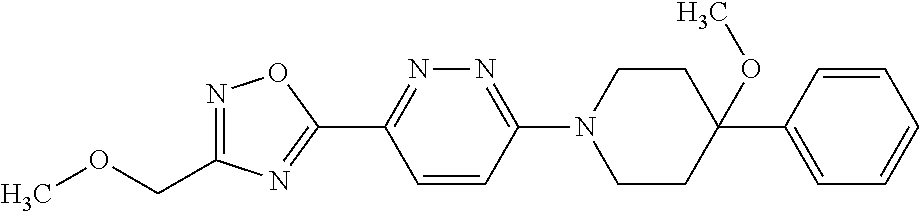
COCC1=NOC(C2=NN=C(N3CCC(C4=CC=CC=C4)(OC)CC3)C=C2)=N1
